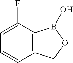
C12=C(C(F)=CC=C1)B(O)OC2
